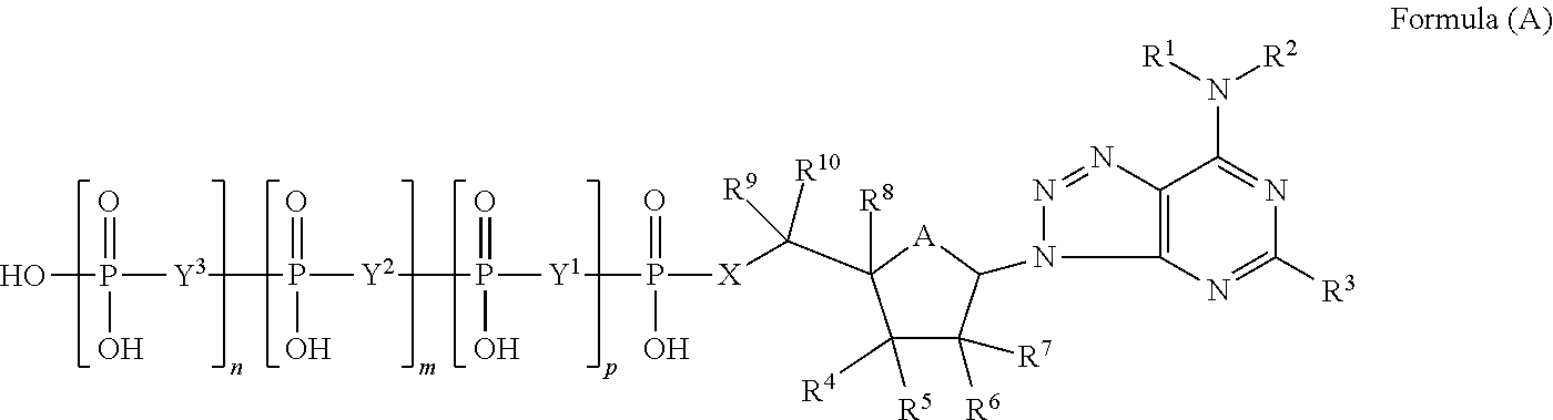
N1(C2[A]C(C([X]P(=O)(O)[Y1]P(=O)(O)[Y2]P(=O)(O)[Y3]P(=O)(O)O)([R10])[R9])([R8])C([R4])([R5])C2([R6])[R7])N=NC2=C1N=C([R3])N=C2N([R1])[R2]
